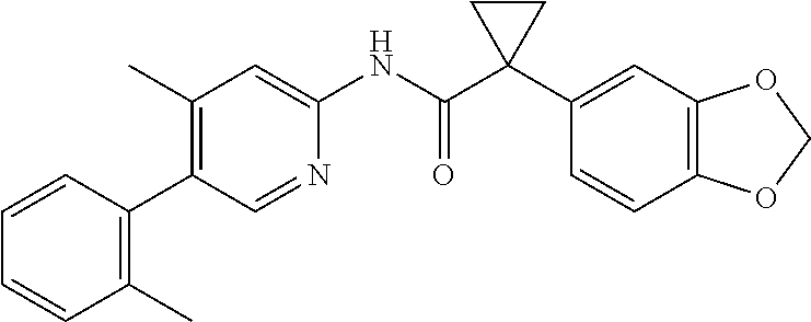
C1(C)=C(C2=C(C)C=CC=C2)C=NC(NC(C2(C3=CC4=C(C=C3)OCO4)CC2)=O)=C1
